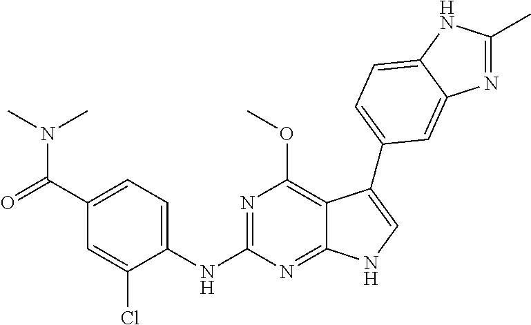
C1(C(=O)N(C)C)=CC=C(NC2=NC(OC)=C3C(=N2)NC=C3C2=CC=C3NC(C)=NC3=C2)C(Cl)=C1
